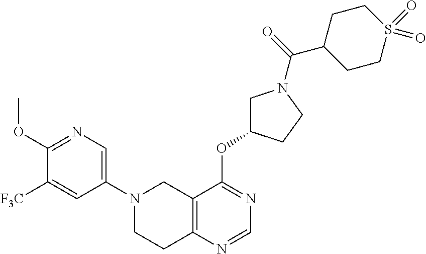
C1(N2CCC3=C(C2)C(OC2CN(C(=O)C4CCS(=O)(=O)CC4)CC2)=NC=N3)=CN=C(OC)C([F3C])=C1
